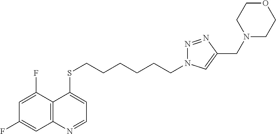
C12=C(C(F)=CC(F)=C1)C(SCCCCCCN1N=NC(CN3CCOCC3)=C1)=CC=N2
